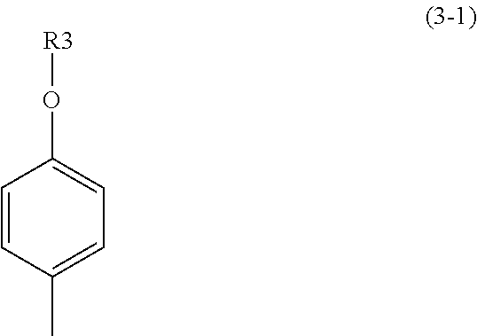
C1=CC(C)=CC=C1O[R3]
